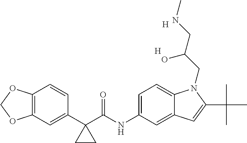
C1(C2(C(NC3=CC=C4C(=C3)C=C(C(C)(C)C)N4CC(CNC)O)=O)CC2)=CC2=C(C=C1)OCO2.[H].[H]
